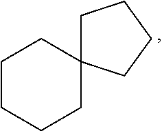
C1C2(CCC1)CCCCC2
